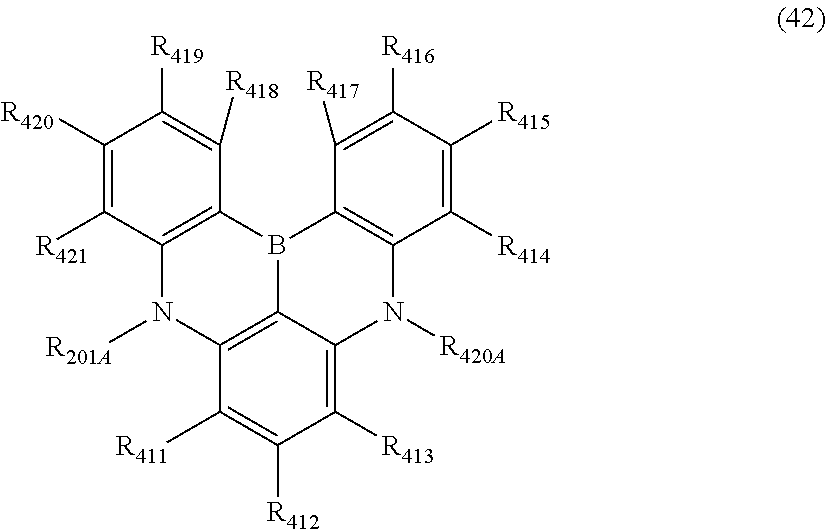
C1([R420])=C([R421])C2=C(C([R418])=C1[R419])B1C3=C(N2[R201A])C([R411])=C([R412])C([R413])=C3N([R420A])C2=C1C([R417])=C([R416])C([R415])=C2[R414]
